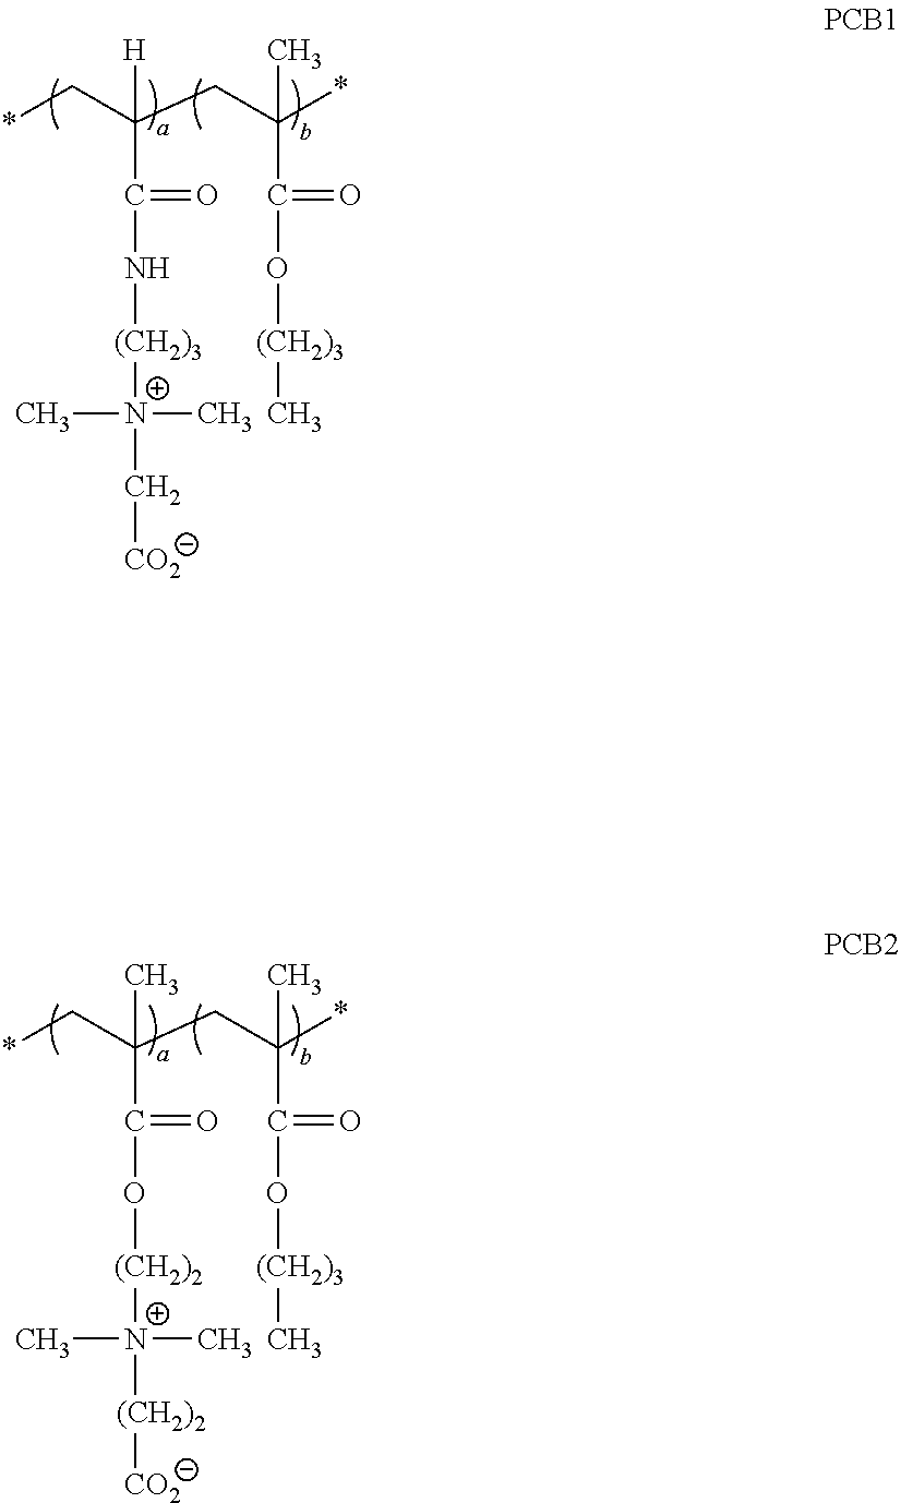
*CC(C(=O)N[(CH2)3][N+](C)(C)C[CO2])(CC(C(=O)O[(CH2)3]C)(*)C)[H].*CC(C(=O)O[(CH2)2][N+](C)(C)[(CH2)2][CO2])(CC(C(=O)O[(CH2)3]C)(*)C)C
